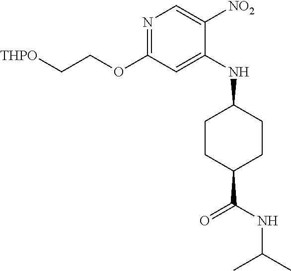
C(COC1=NC=C([NO2])C(NC2CCC(C(NC(C)C)=O)CC2)=C1)[THPO]
